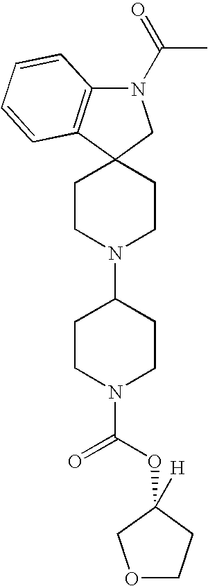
C1CN(C2CCN(C(OC3([H])COCC3)=O)CC2)CCC12CN(C(=O)C)C1=C2C=CC=C1
